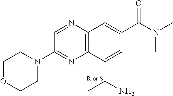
C1OCCN(C2=NC3=C(N=C2)C=C(C(N(C)C)=O)C=C3C(C)N)C1
